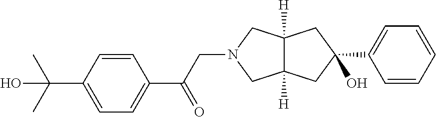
C(N1CC2([H])C([H])(C1)CC(O)(C1=CC=CC=C1)C2)C(C1=CC=C(C(C)(C)O)C=C1)=O
